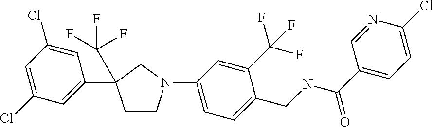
C1=C(Cl)C=C(Cl)C=C1C1(C(F)(F)F)CCN(C2=CC=C(CNC(C3=CC=C(Cl)N=C3)=O)C(C(F)(F)F)=C2)C1
